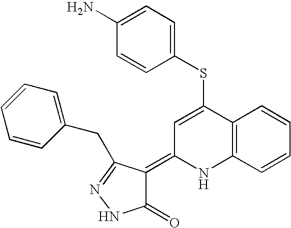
C12=C(C=CC=C1)NC(=C1C(=O)NN=C1CC1=CC=CC=C1)C=C2SC1=CC=C(N)C=C1
